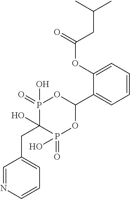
C1=CC=C(OC(=O)CC(C)C)C(C2OP(=O)(O)C(O)(CC3=CC=CN=C3)P(=O)(O)O2)=C1
